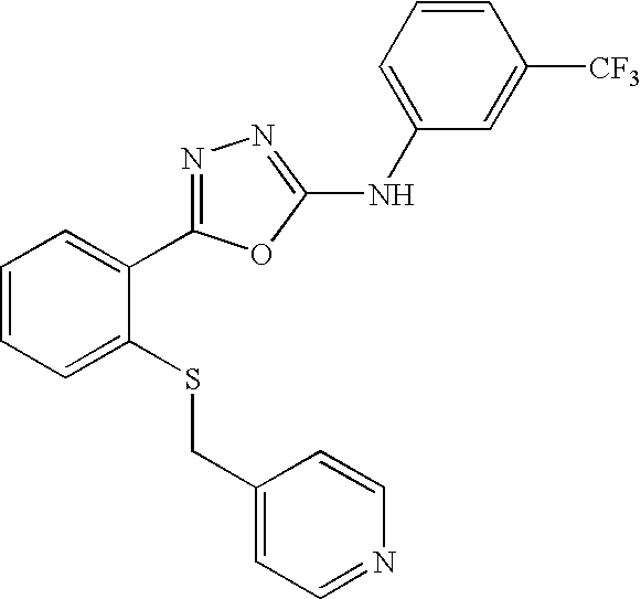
C1=CC=C(SCC2=CC=NC=C2)C(C2=NN=C(NC3=CC=CC([CF3])=C3)O2)=C1
